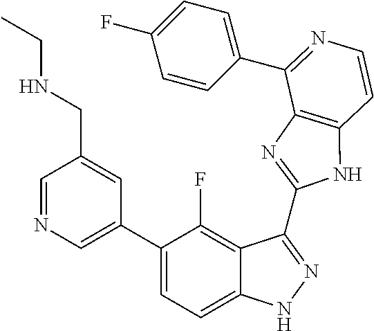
C1=C(C2=CC=C3C(=C2F)C(C2=NC4=C(N2)C=CN=C4C2=CC=C(F)C=C2)=NN3)C=C(CNCC)C=N1
